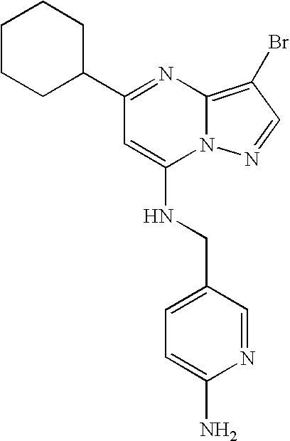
C1(C2=NC3=C(Br)C=NN3C(NCC3=CC=C(N)N=C3)=C2)CCCCC1
